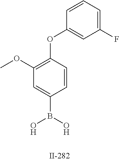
C1(OC)=C(OC2=CC(F)=CC=C2)C=CC(B(O)O)=C1
